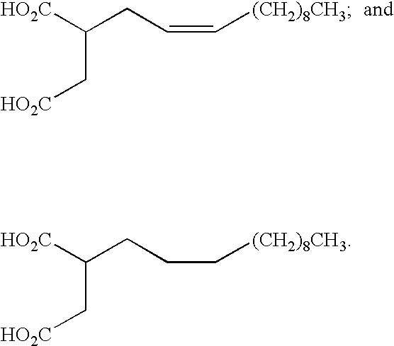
[HO2C]C(C[HO2C])CC=C[(CH2)8CH3].[HO2C]C(C[HO2C])CCC[(CH2)8CH3]
